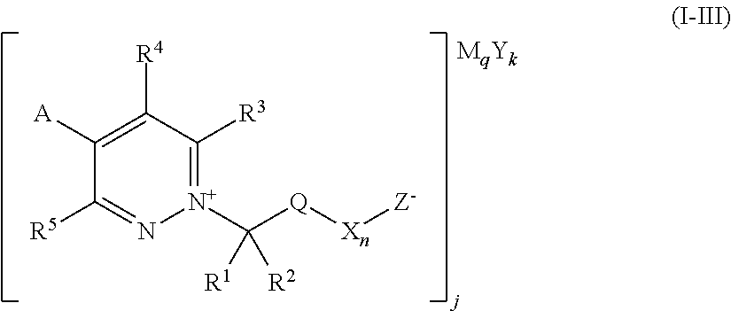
[A]C1=C([R4])C([R3])=[N+](C([Q][Xn][Z-])([R2])[R1])N=C1[R5]
